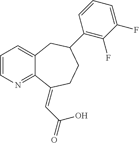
C1=CN=C2C(=C1)CC(C1=C(F)C(F)=CC=C1)CCC2=CC(O)=O
